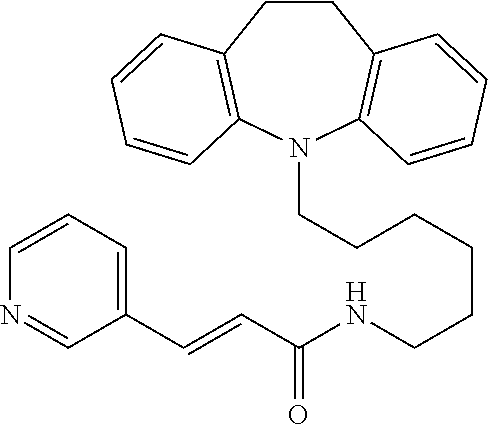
C(CCCCCNC(C=CC1=CC=CN=C1)=O)N1C2=C(CCC3=C1C=CC=C3)C=CC=C2
